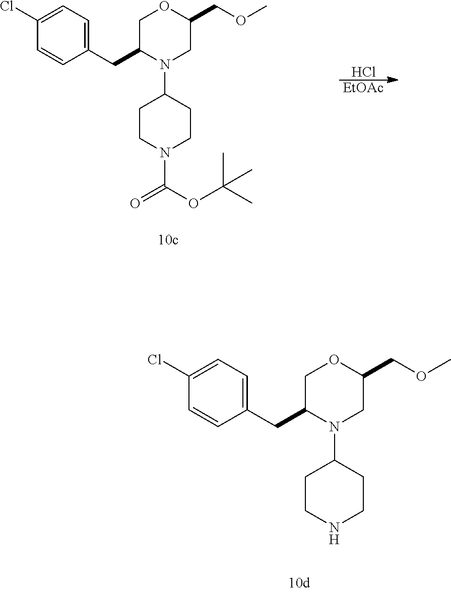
C1(Cl)=CC=C(CC2N(C3CCN(C(OC(C)(C)C)=O)CC3)CC(COC)OC2)C=C1.Cl.[EtOAc].C1(Cl)=CC=C(CC2N(C3CCNCC3)CC(COC)OC2)C=C1
